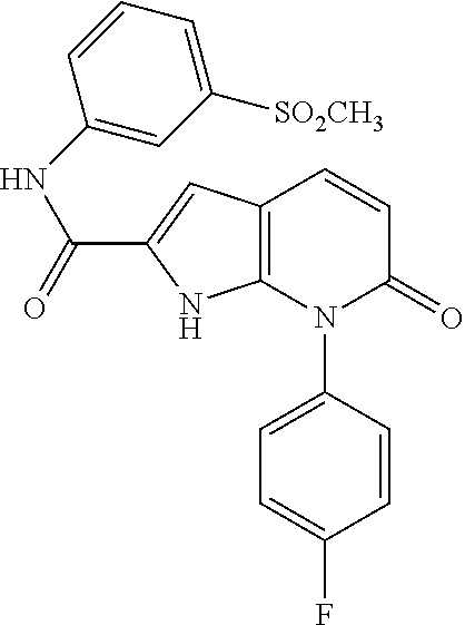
C12=C(C=C(C(=O)NC3=CC([SO2CH3])=CC=C3)N1)C=CC(=O)N2C1=CC=C(F)C=C1
